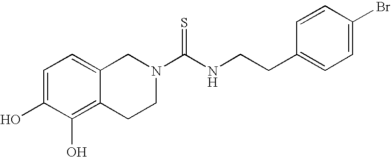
C1=C(O)C(O)=C2C(=C1)CN(C(NCCC1=CC=C(Br)C=C1)=S)CC2
